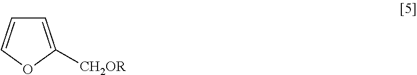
C1=C([CH2OR])OC=C1
